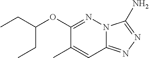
C1(OC(CC)CC)=NN2C(=NN=C2N)C=C1C
